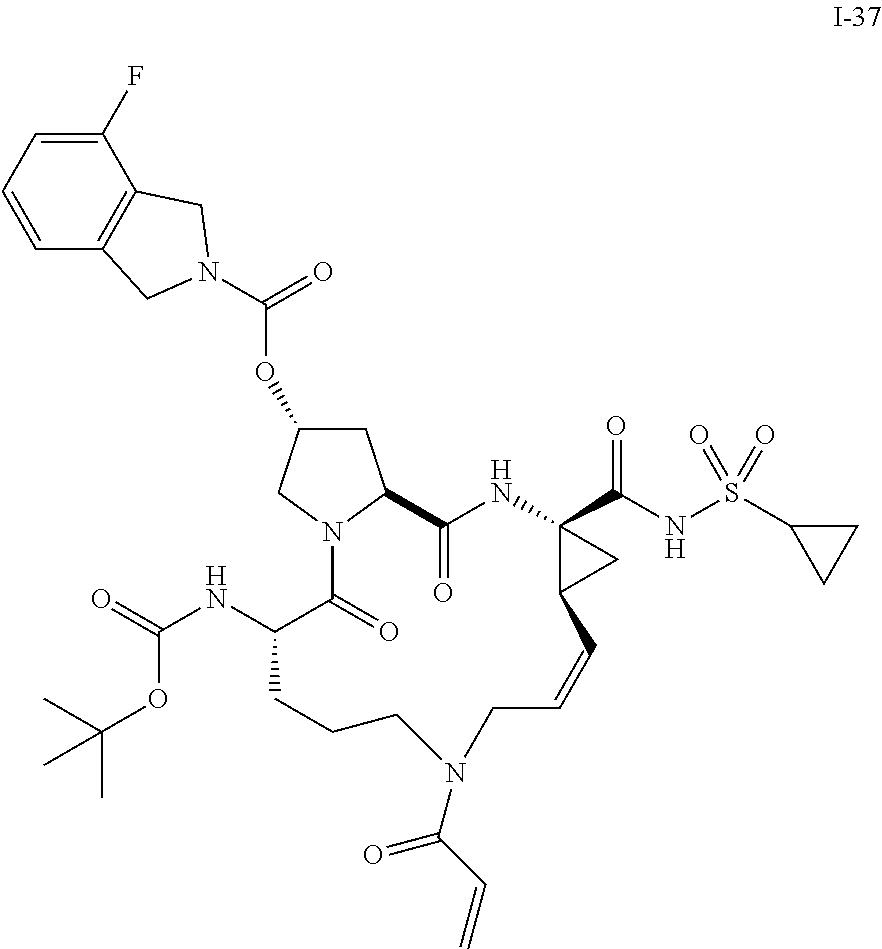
C1(F)=CC=CC2=C1CN(C(=O)OC1CC3N(C1)C(=O)C(NC(=O)OC(C)(C)C)CCCN(C(C=C)=O)CC=CC1C(C(NS(C4CC4)(=O)=O)=O)(NC3=O)C1)C2
